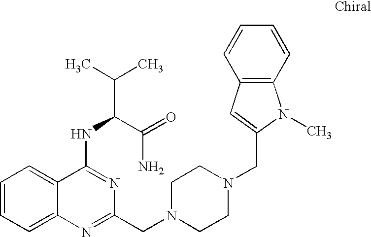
C1=CC=C2C(=C1)C(NC(C(C)C)C(=O)N)=NC(CN1CCN(CC3=CC4=C(N3C)C=CC=C4)CC1)=N2
